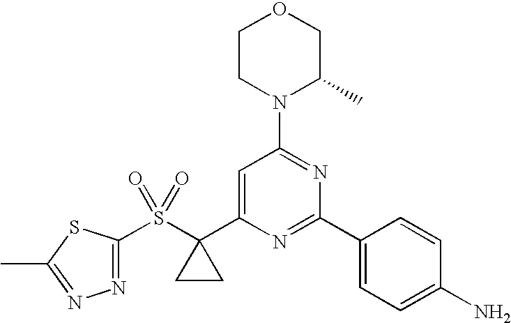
C1CN(C2=NC(C3=CC=C(N)C=C3)=NC(C3(S(=O)(=O)C4=NN=C(C)S4)CC3)=C2)C(C)CO1
